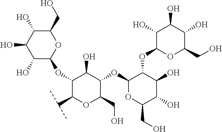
C1(O)C(OC2C(C(C)C)OC(CO)C(OC3OC(CO)C(O)C(O)C3OC3OC(CO)C(O)C(O)C3O)C2O)OC(CO)C(O)C1O
